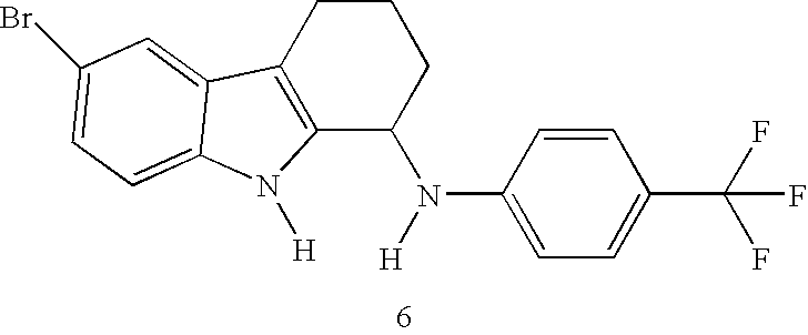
C12=C(CCCC1N([H])C1=CC=C(C(F)(F)F)C=C1)C1=CC(Br)=CC=C1N2[H]
